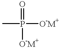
CP(=O)([O-M+])[O-M+]
